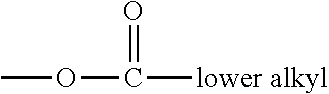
COC([lower alkyl])=O
